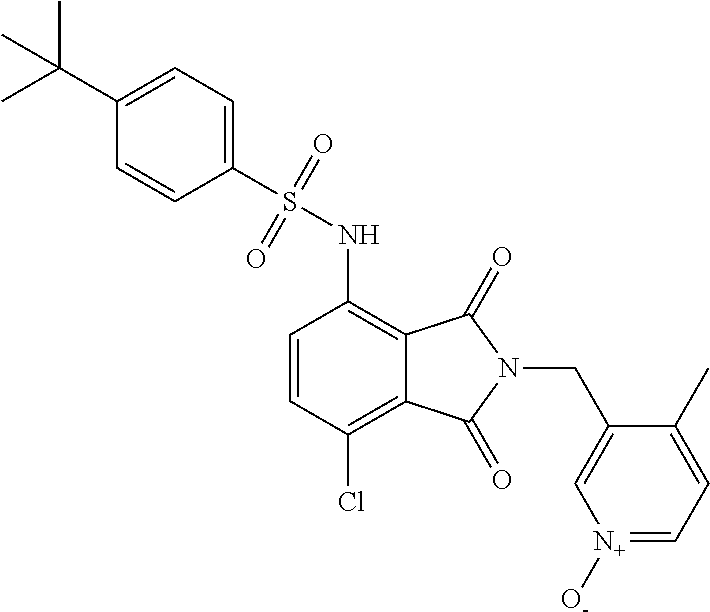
C1(S(NC2=C3C(=C(Cl)C=C2)C(=O)N(CC2=C[N+]([O-])=CC=C2C)C3=O)(=O)=O)=CC=C(C(C)(C)C)C=C1
